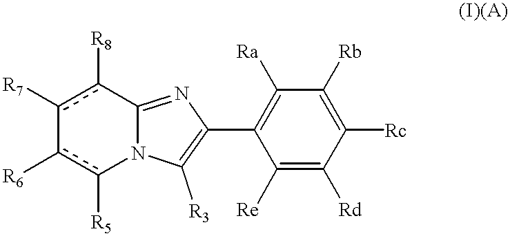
C12=NC(C3=C([Ra])C([Rb])=C([Rc])C([Rd])=C3[Re])=C([R3])N1c([R5])c([R6])-c([R7])c2[R8]
